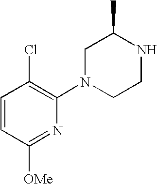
C1=CC([OMe])=NC(N2CCNC(C)C2)=C1Cl
